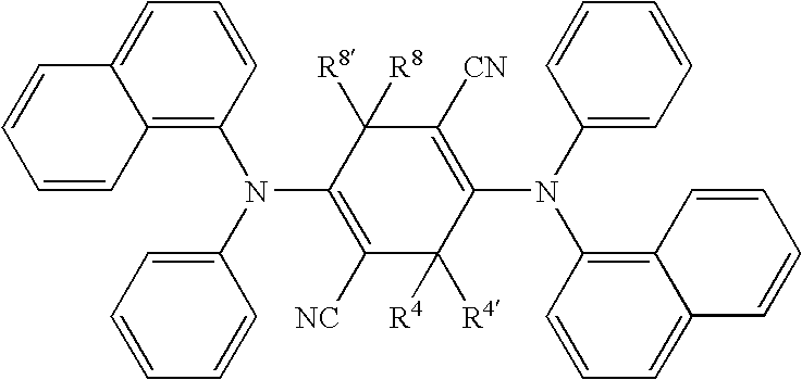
C1(N(C2=CC=CC=C2)C2=C3C(=CC=C2)C=CC=C3)=C([CN])C([R8])([R8])C(N(C2=CC=CC=C2)C2=C3C(=CC=C2)C=CC=C3)=C([NC])C1([R4])[R4]
